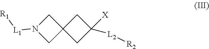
C12(CC([X])([L2][R2])C1)CN([L1][R1])C2
